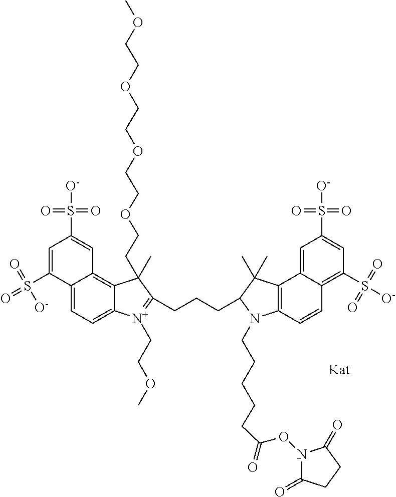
C12=CC=C3C(=C1C=C(S([O-])(=O)=O)C=C2S([O-])(=O)=O)C(CCOCCOCCOCCOC)(C)C(CCCC1C(C)(C)C2=C(N1CCCCCC(ON1C(=O)CCC1=O)=O)C=CC1=C(S([O-])(=O)=O)C=C(S([O-])(=O)=O)C=C21)=[N+]3CCOC
